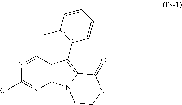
N1=CC2=C(N=C1Cl)N1C(=C2C2=C(C)C=CC=C2)C(=O)NCC1
